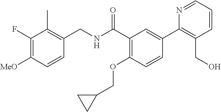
C1=CC([MeO])=C(F)C(C)=C1CNC(C1=C(OCC2CC2)C=CC(C2=C(CO)C=CC=N2)=C1)=O
